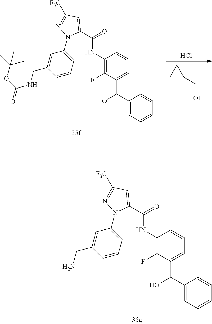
C1(C(C2=CC=CC=C2)O)=CC=CC(NC(C2=CC([F3C])=NN2C2=CC=CC(CN)=C2)=O)=C1F.Cl.C1C(CO)C1.C1(F)=C(NC(C2=CC([F3C])=NN2C2=CC=CC(CNC(=O)OC(C)(C)C)=C2)=O)C=CC=C1C(C1=CC=CC=C1)O
